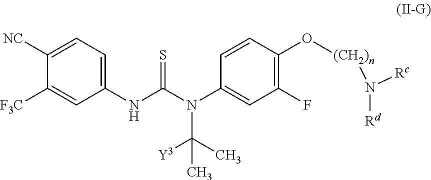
C1([NC])=CC=C(NC(N(C2=CC(F)=C(O[(CH2)n]N([Rd])[Rc])C=C2)C(C)([Y3])C)=S)C=C1[F3C]
